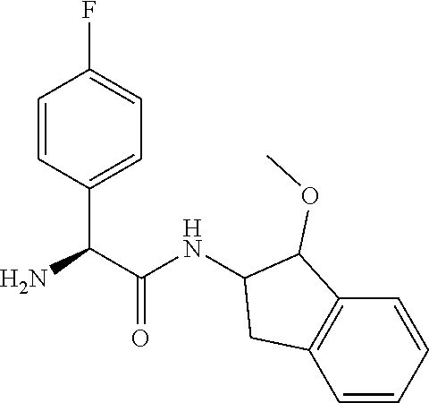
C1=CC(C(C(=O)NC2C(OC)C3=C(C=CC=C3)C2)N)=CC=C1F
